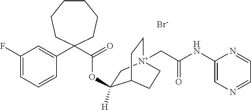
[Br-].C(=O)(OC1([H])C[N+]2(CC(NC3=CN=CC=N3)=O)CCC1CC2)C1(C2=CC(F)=CC=C2)CCCCCC1
